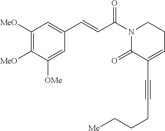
C1([MeO])=C([MeO])C([OMe])=CC(C=CC(N2C(=O)C(C#CCCC[Me])=CCC2)=O)=C1
